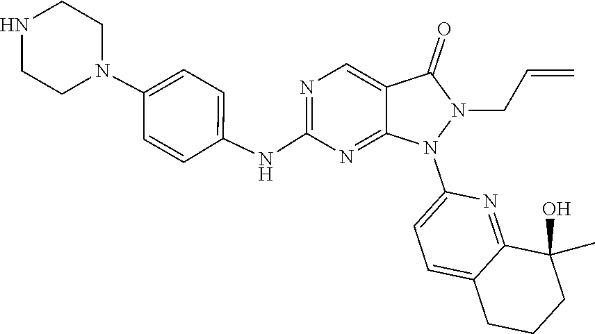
N1(C2=CC=C(NC3=NC=C4C(=N3)N(C3=CC=C5C(=N3)C(C)(O)CCC5)N(CC=C)C4=O)C=C2)CCNCC1
